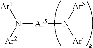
N([Ar5]N([Ar3])[Ar4])([Ar2])[Ar1]
